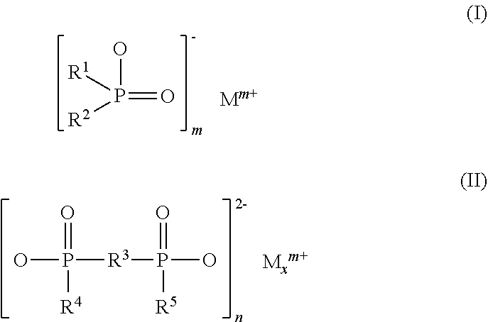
P(O)(=O)([R1])[R2].OP(=O)([R4])[R3]P(=O)([R5])O
